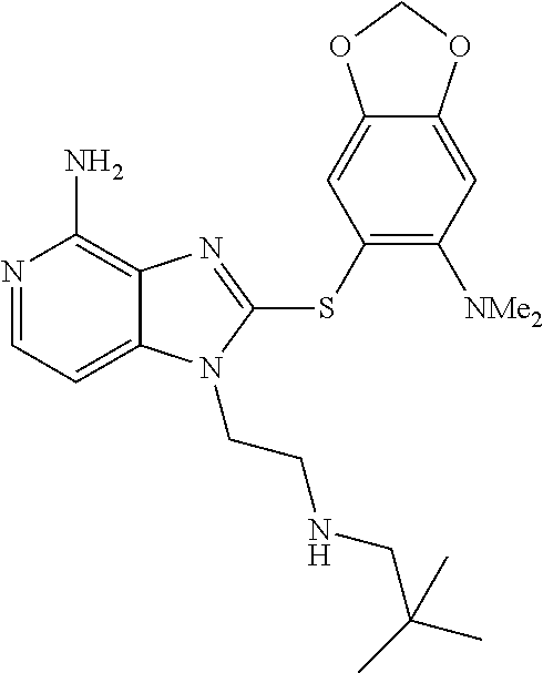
N1=CC=C2C(=C1N)N=C(SC1=C([NMe2])C=C3C(=C1)OCO3)N2CCNCC(C)(C)C
